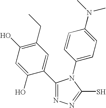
C1(C2=CC(CC)=C(O)C=C2O)=NN=C(S)N1C1=CC=C(N(C)C)C=C1
